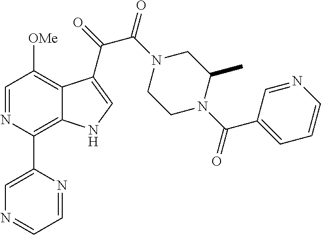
C1=NC(C2=CN=CC=N2)=C2C(=C1[OMe])C(C(=O)C(N1CCN(C(C3=CC=CN=C3)=O)C(C)C1)=O)=CN2
